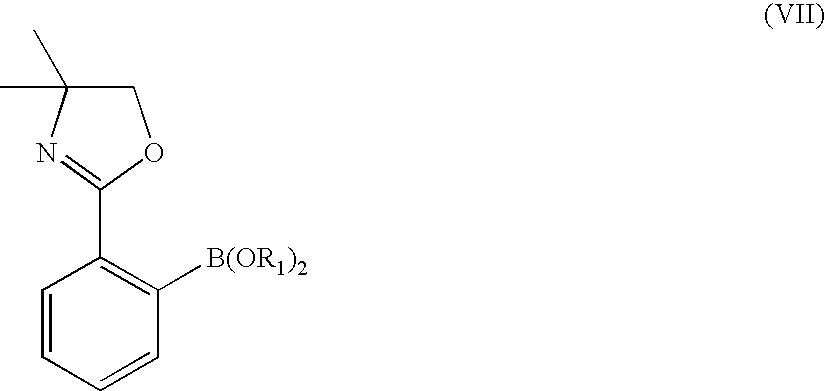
C1=CC=CC([B(OR1)2])=C1C1=NC(C)(C)CO1
